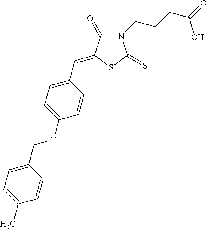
N1(CCCC(=O)O)C(=O)C(=CC2=CC=C(OCC3=CC=C(C)C=C3)C=C2)SC1=S
